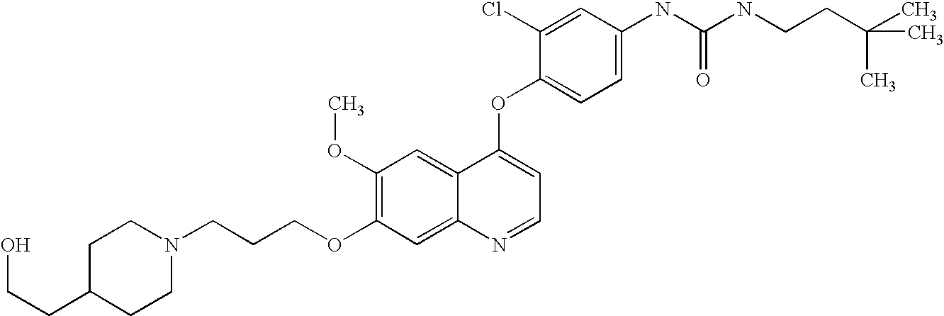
C(CCOC1=C(OC)C=C2C(=C1)N=CC=C2OC1=CC=C(NC(NCCC(C)(C)C)=O)C=C1Cl)N1CCC(CCO)CC1
